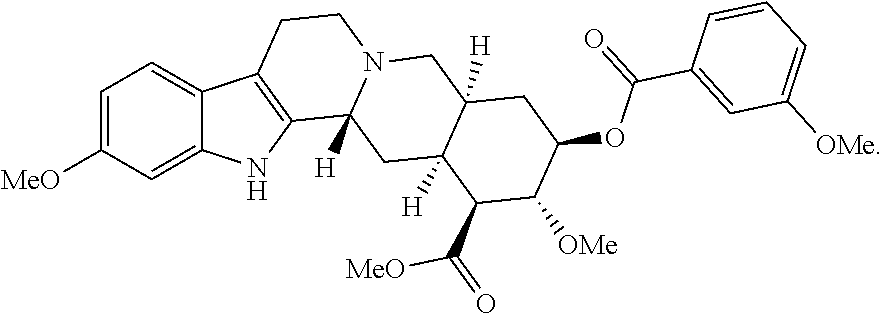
C1([MeO])=CC=C2C(=C1)NC1=C2CCN2C1([H])CC1([H])C([H])(C2)CC(OC(=O)C2=CC([OMe])=CC=C2)C([OMe])C1C(=O)[MeO]
